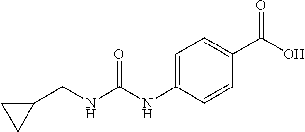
C1(CNC(NC2=CC=C(C(O)=O)C=C2)=O)CC1
